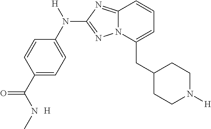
C1=CC(C(NC)=O)=CC=C1N([H])C1=NN2C(=N1)C=CC=C2CC1CCN([H])CC1.[H]
